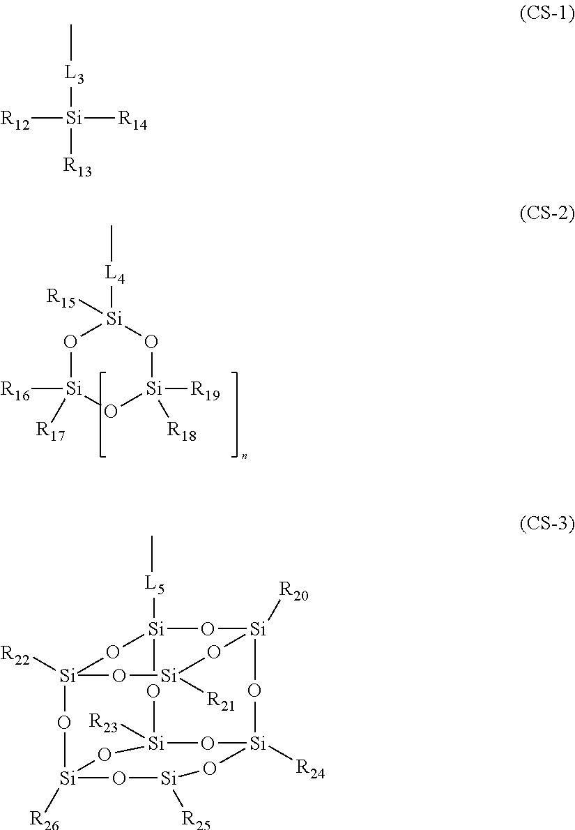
O1[Si]([R16])([R17])O[Si]([R19])([R18])O[Si]1([L4]C)[R15].[R12][Si]([R14])([L3]C)[R13].[Si]1([L5]C)O[Si]2([R20])O[Si]3([R24])O[Si](OC)([R23])O[Si]([R26])(O[Si]([R22])(O1)O[Si]([R21])O2)O[Si]([R25])O3
